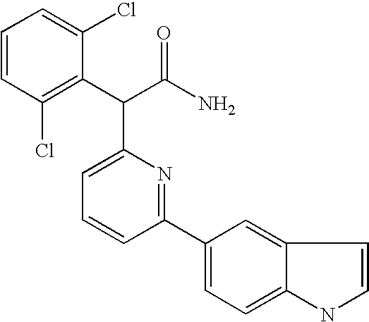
C1=CC=C(Cl)C(C(C(N)=O)C2=CC=CC(C3=CC=C4C(=C3)C=CN4)=N2)=C1Cl
